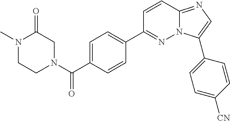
C1=C(C(=O)N2CC(=O)N(C)CC2)C=CC(C2=NN3C(=NC=C3C3=CC=C([CN])C=C3)C=C2)=C1
